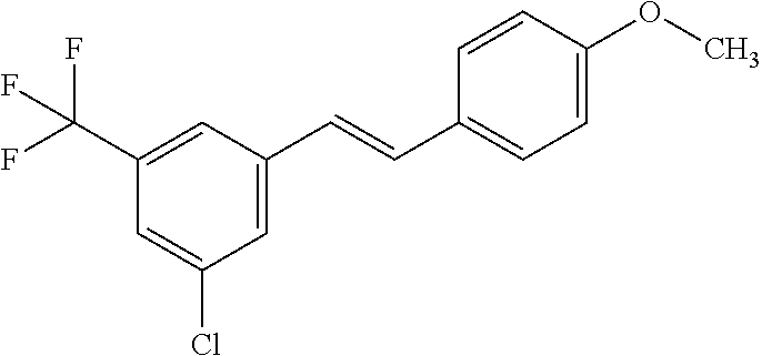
C(C1=CC=C(OC)C=C1)=CC1=CC(Cl)=CC(C(F)(F)F)=C1
